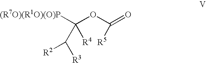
[(R7O)(R1O)(O)P]C(OC(=O)[R5])([R4])C([R3])[R2]
